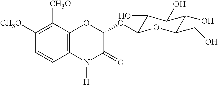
C1([CH3O])=C([CH3O])C2=C(C=C1)N([H])C(=O)C(OC1C(O)C(O)C(O)C(CO)O1)O2
